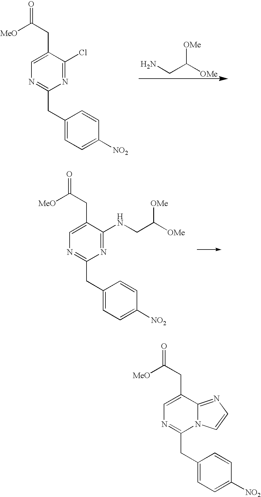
NCC([OMe])[OMe].C1=C(CC([MeO])=O)C(Cl)=NC(CC2=CC=C([NO2])C=C2)=N1.C1=C(CC([MeO])=O)C(NCC([OMe])[OMe])=NC(CC2=CC=C([NO2])C=C2)=N1.C1=C(CC([MeO])=O)C2=NC=CN2C(CC2=CC=C([NO2])C=C2)=N1
